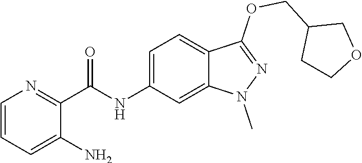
C1=CC=C(N)C(C(NC2=CC=C3C(=C2)N(C)N=C3OCC2CCOC2)=O)=N1
